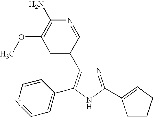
N1=C(C2=CCCC2)NC(C2=CC=NC=C2)=C1C1=CC(OC)=C(N)N=C1
